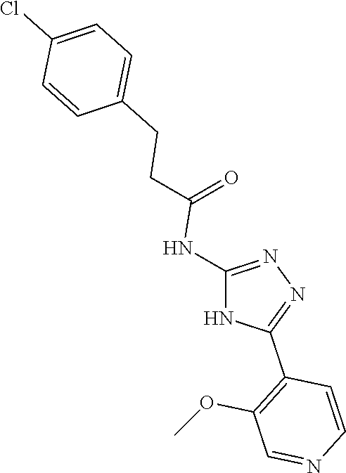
C(=O)(NC1=NN=C(C2=C(OC)C=NC=C2)N1)CCC1=CC=C(Cl)C=C1
